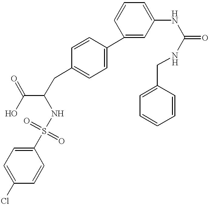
C1=C(S(=O)(=O)NC(C(O)=O)CC2=CC=C(C3=CC(NC(NCC4=CC=CC=C4)=O)=CC=C3)C=C2)C=CC(Cl)=C1
